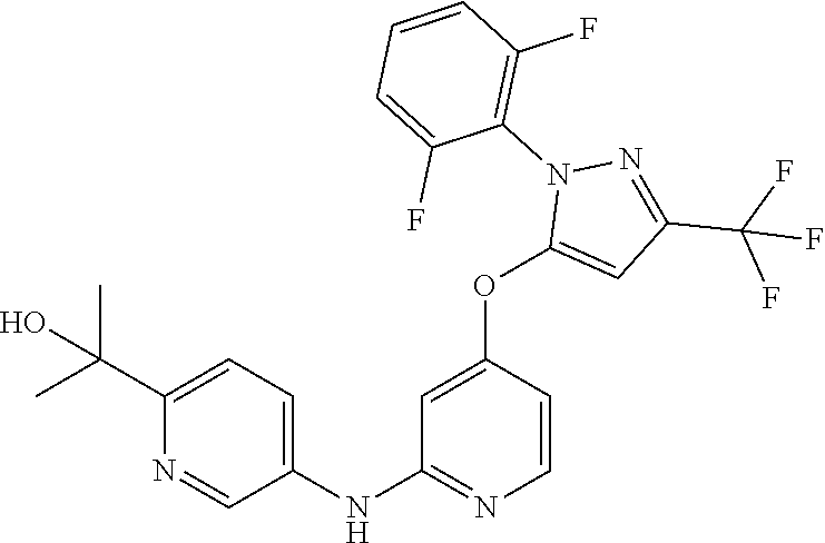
C1(NC2=NC=CC(OC3=CC(C(F)(F)F)=NN3C3=C(F)C=CC=C3F)=C2)=CC=C(C(C)(C)O)N=C1
